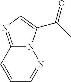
C12=NC=C(C(C)=O)N1N=CC=C2
